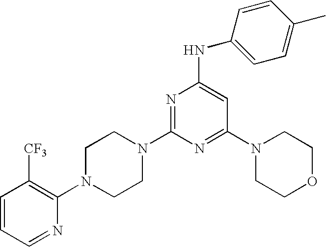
C1=CC=NC(N2CCN(C3=NC(NC4=CC=C(C)C=C4)=CC(N4CCOCC4)=N3)CC2)=C1[CF3]
